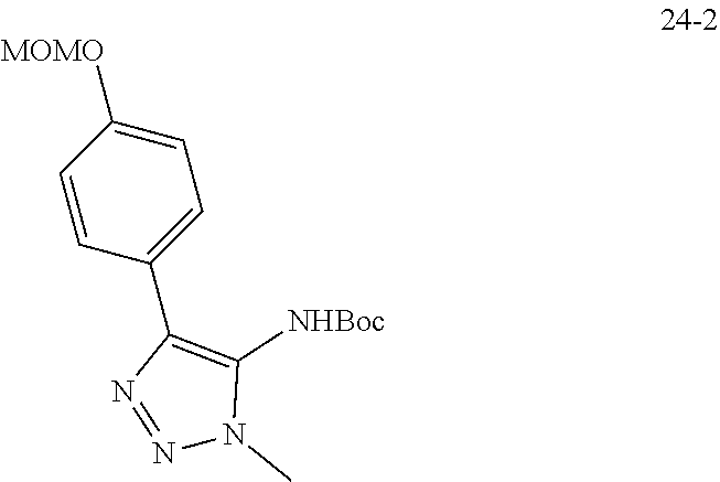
C1=C([MOMO])C=CC(C2=C([NHBoc])N(C)N=N2)=C1
